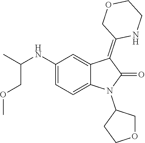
C1(NC(C)COC)=CC=C2C(=C1)C(=C1NCCOC1)C(=O)N2C1CCOC1
